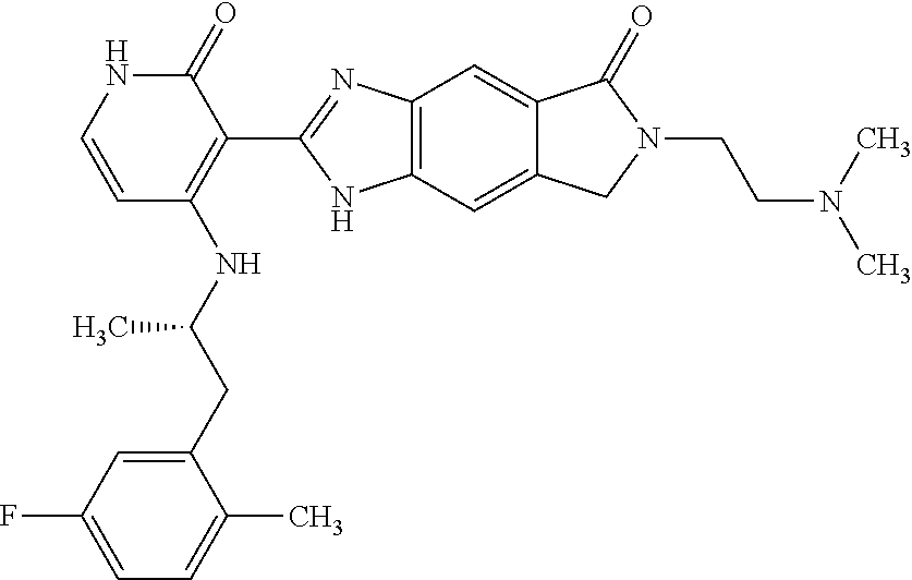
C12=C(C=C3C(=C1)C(=O)N(CCN(C)C)C3)NC(C1=C(NC(CC3=CC(F)=CC=C3C)C)C=CNC1=O)=N2
